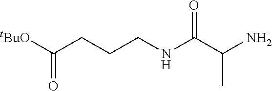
C(CCCNC(C(N)C)=O)([tBuO])=O
